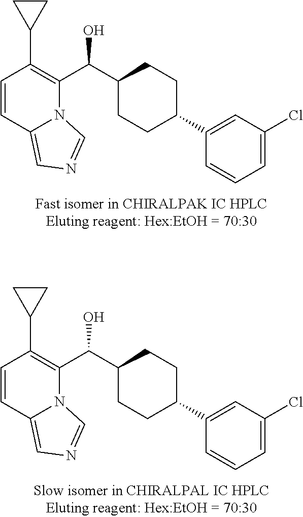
C1=CC2=CN=CN2C(C(C2CCC(C3=CC(Cl)=CC=C3)CC2)O)=C1C1CC1.C1=CC2=CN=CN2C(C(C2CCC(C3=CC(Cl)=CC=C3)CC2)O)=C1C1CC1
